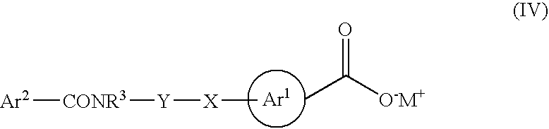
CC([O-M+])=O.C[X][Y][CONR3][Ar2]
